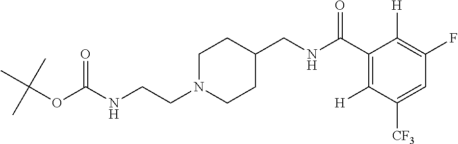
N(CCN1CCC(CNC(C2=C([H])C([CF3])=CC(F)=C2[H])=O)CC1)C(OC(C)(C)C)=O
